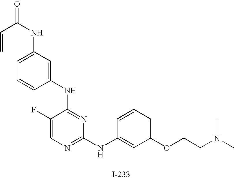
C1=C(NC(=O)C=C)C=C(NC2=NC(NC3=CC(OCCN(C)C)=CC=C3)=NC=C2F)C=C1
